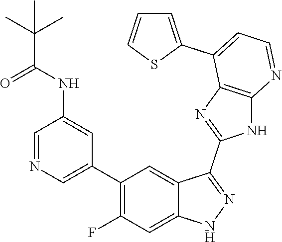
C1=NC=C(C2=C(F)C=C3C(=C2)C(C2=NC4=C(N2)N=CC=C4C2=CC=CS2)=NN3)C=C1NC(C(C)(C)C)=O
